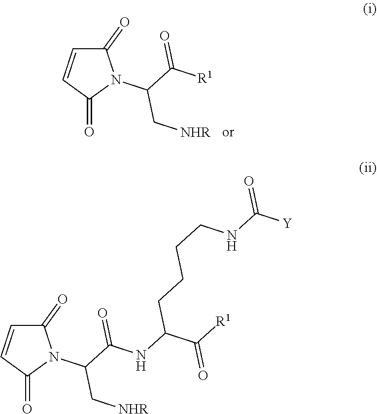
C1(=O)C=CC(=O)N1C(C([R1])=O)C[NHR].C1(=O)C=CC(=O)N1C(C(NC(C([R1])=O)CCCCNC([Y])=O)=O)C[NHR]
